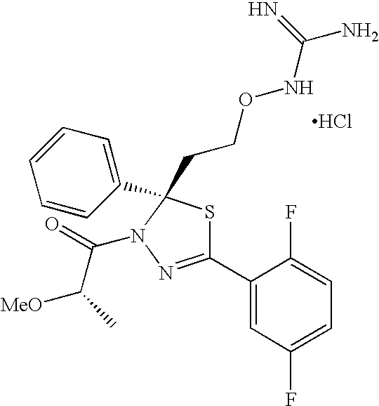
C1(C2=NN(C(=O)C(C)[MeO])C(CCONC(N)=N)(C3=CC=CC=C3)S2)=CC(F)=CC=C1F.Cl
